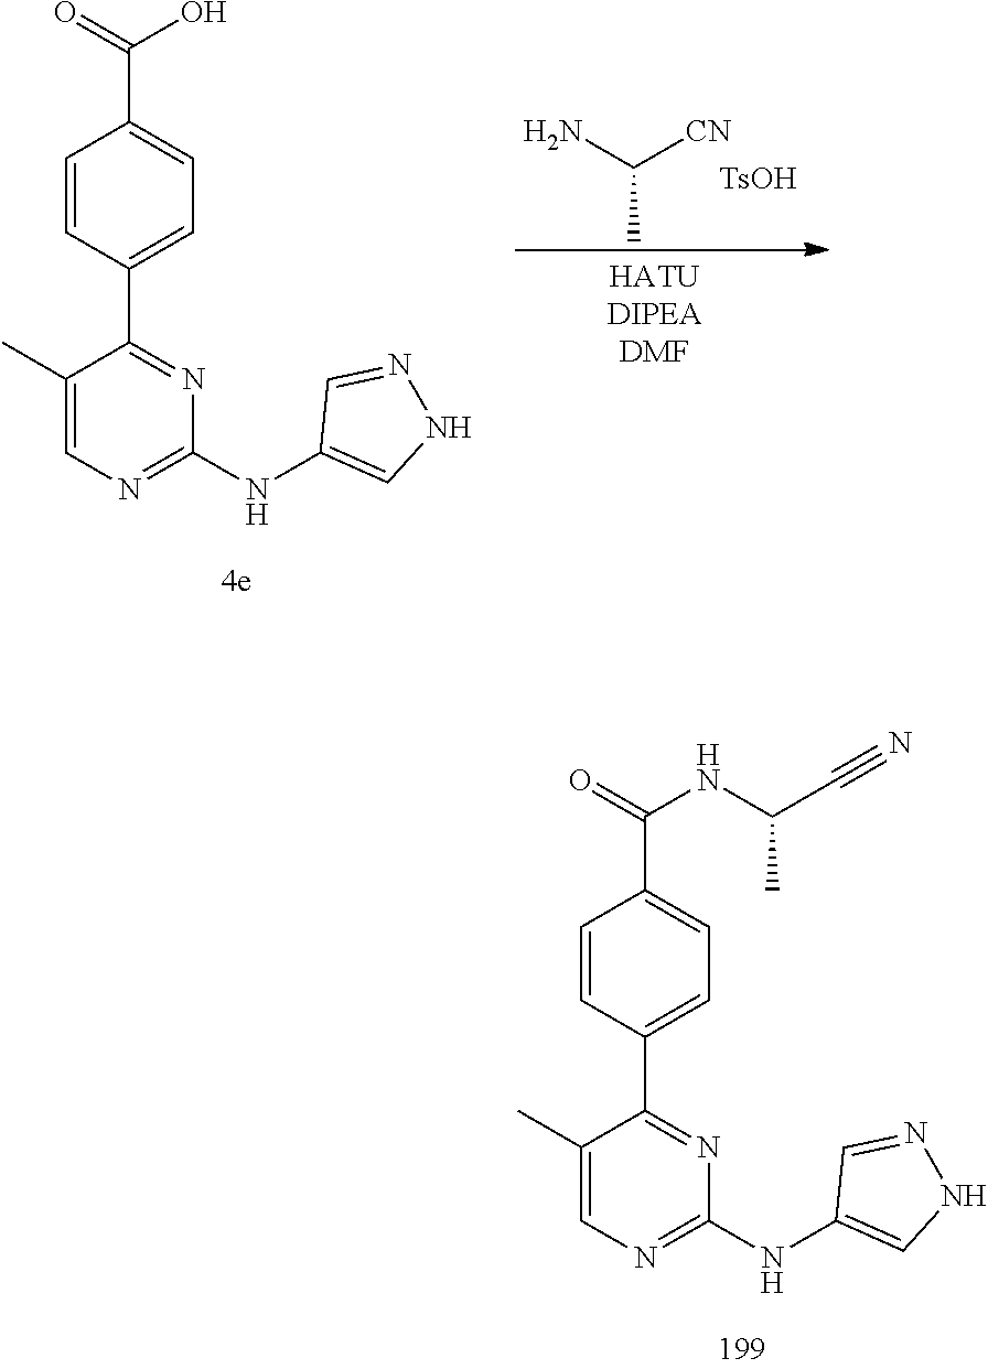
NC([CN])C.[TsOH].C1=CC(C2=NC(NC3=CNN=C3)=NC=C2C)=CC=C1C(=O)O.C1=CC(C2=NC(NC3=CNN=C3)=NC=C2C)=CC=C1C(=O)NC(C#N)C
